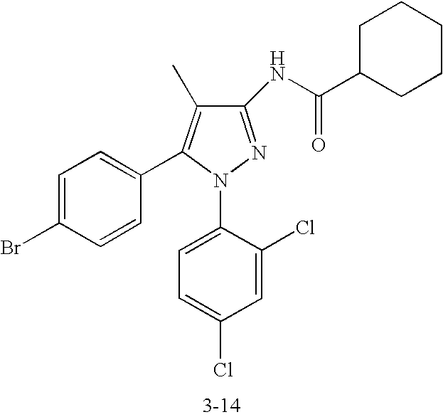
C1(NC(C2CCCCC2)=O)=NN(C2=CC=C(Cl)C=C2Cl)C(C2=CC=C(Br)C=C2)=C1C
